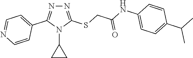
N1=C(SCC(NC2=CC=C(C(C)C)C=C2)=O)N(C2CC2)C(C2=CC=NC=C2)=N1
